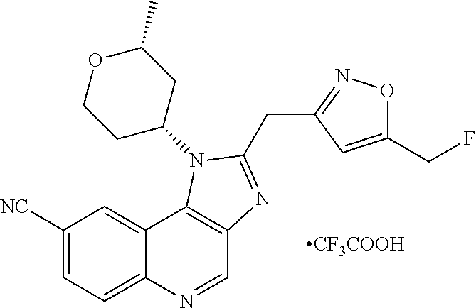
C1([NC])=CC=C2C(=C1)C1=C(C=N2)N=C(CC2=NOC(CF)=C2)N1C1CC(C)OCC1.[CF3COOH]
